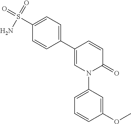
C1=CC(C2=CC=C(S(N)(=O)=O)C=C2)=CN(C2=CC=CC(OC)=C2)C1=O
